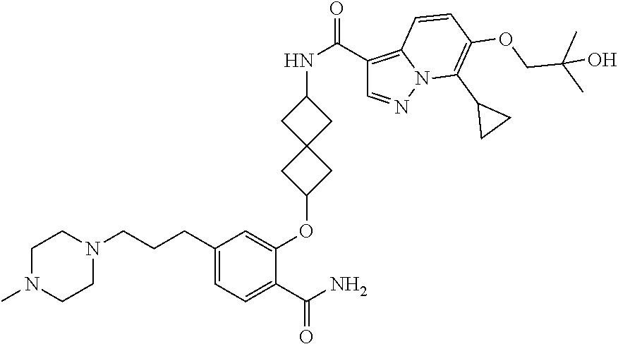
C1N(C)CCN(CCCC2=CC=C(C(N)=O)C(OC3CC4(C3)CC(NC(=O)C3=C5N(N=C3)C(C3CC3)=C(OCC(C)(C)O)C=C5)C4)=C2)C1
